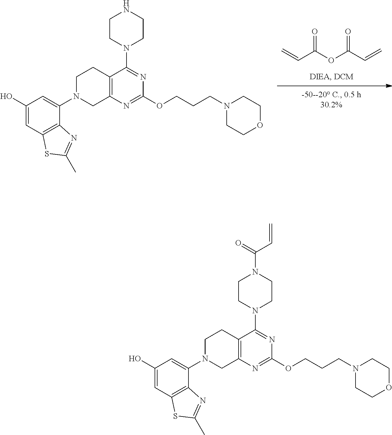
C=CC(OC(C=C)=O)=O.C12=C(N=C(OCCCN3CCOCC3)N=C1N1CCNCC1)CN(C1=CC(O)=CC3=C1N=C(C)S3)CC2.C12=C(N=C(OCCCN3CCOCC3)N=C1N1CCN(C(=O)C=C)CC1)CN(C1=CC(O)=CC3=C1N=C(C)S3)CC2
